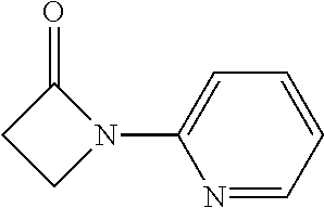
N1(C2=CC=CC=N2)C(=O)CC1
